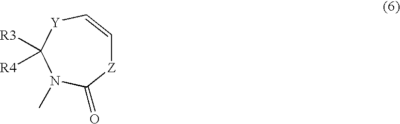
[Z]1C=C[Y]C([R3])([R4])N(C)C1=O
